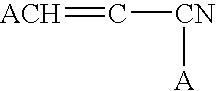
[ACH]=C[CN][A]
